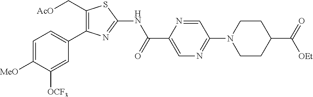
C1=C([MeO])C([OCF3])=CC(C2=C(C[AcO])SC(NC(C3=CN=C(N4CCC(C(=O)[OEt])CC4)C=N3)=O)=N2)=C1
